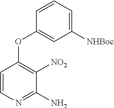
C1=CN=C(N)C([NO2])=C1OC1=CC([NHBoc])=CC=C1
